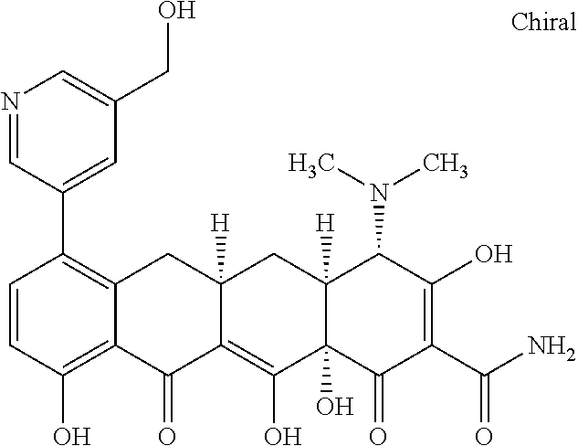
C12([H])C(O)(C(=O)C(C(N)=O)=C(O)C1N(C)C)C(O)=C1C([H])(C2)CC2=C(C3=CC(CO)=CN=C3)C=CC(O)=C2C1=O
